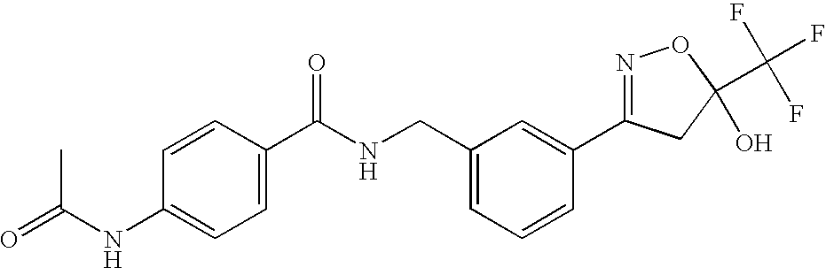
C1(C(NCC2=CC=CC(C3=NOC(C(F)(F)F)(O)C3)=C2)=O)=CC=C(NC(=O)C)C=C1
